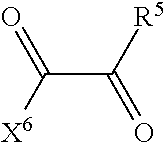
O=C(C([R5])=O)[X6]
